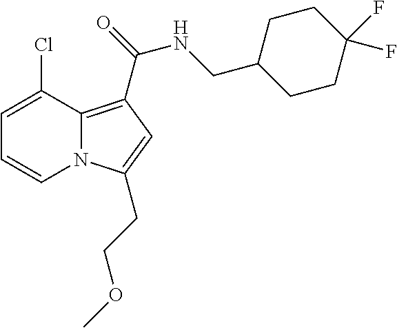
C1=C(Cl)C2=C(C(=O)NCC3CCC(F)(F)CC3)C=C(CCOC)N2C=C1
